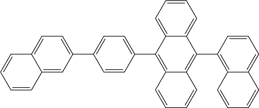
C12=CC(C3=CC=C(C4=C5C(=C(C6=C7C(=CC=C6)C=CC=C7)C6=CC=CC=C46)C=CC=C5)C=C3)=CC=C1C=CC=C2
